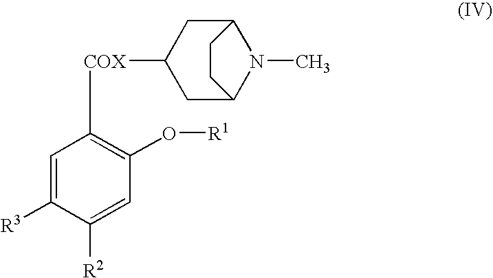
C1=C([R3])C([R2])=CC(O[R1])=C1[COX]C1CC2N(C)C(C1)CC2
